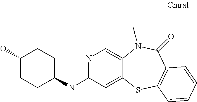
N1=C(NC2CCC(O)CC2)C=C2C(=C1)N(C)C(=O)C1=C(S2)C=CC=C1
